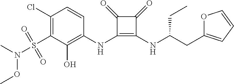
C1(NC2=C(O)C(S(N(OC)C)(=O)=O)=C(Cl)C=C2)=C(NC(CC2=CC=CO2)CC)C(=O)C1=O
